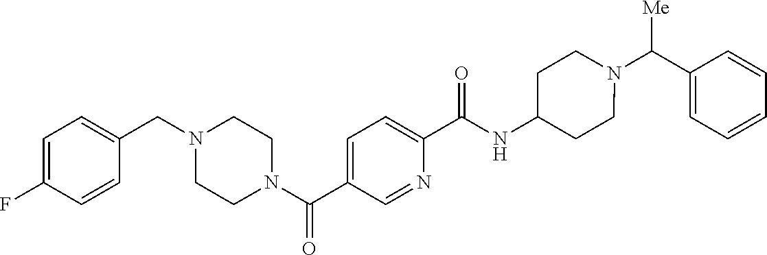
C1=CC=C(C(N2CCC(NC(C3=CC=C(C(N4CCN(CC5=CC=C(F)C=C5)CC4)=O)C=N3)=O)CC2)[Me])C=C1
